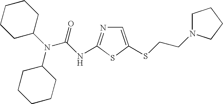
C1=C(SCCN2CCCC2)SC(NC(N(C2CCCCC2)C2CCCCC2)=O)=N1
